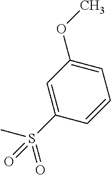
C1=C(OC)C=C(S(C)(=O)=O)C=C1
